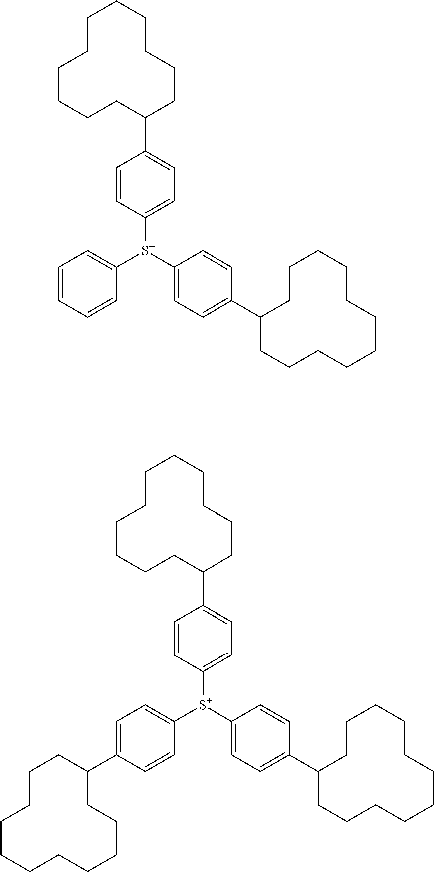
C1=CC([S+](C2=CC=CC=C2)C2=CC=C(C3CCCCCCCCCCC3)C=C2)=CC=C1C1CCCCCCCCCCC1.C1=CC([S+](C2=CC=C(C3CCCCCCCCCCC3)C=C2)C2=CC=C(C3CCCCCCCCCCC3)C=C2)=CC=C1C1CCCCCCCCCCC1
